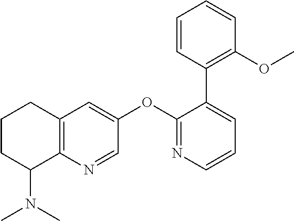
C12=C(N=CC(OC3=NC=CC=C3C3=C(OC)C=CC=C3)=C1)C(N(C)C)CCC2
